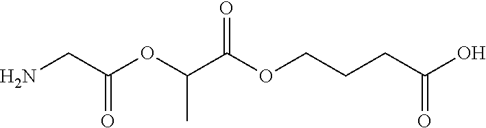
C(N)C(OC(C(OCCCC(O)=O)=O)C)=O
